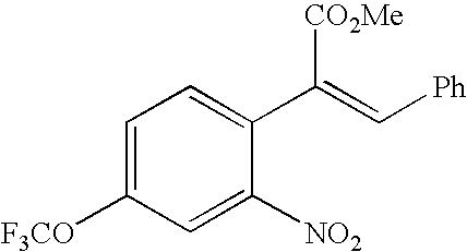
C1=C([F3CO])C=C([NO2])C(C(=C[Ph])[CO2Me])=C1
